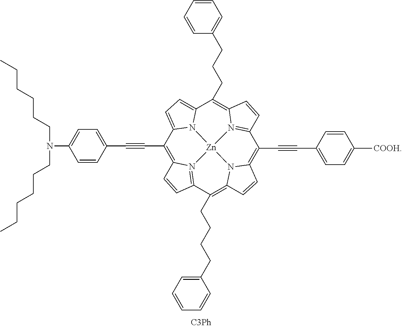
C1(C#CC2=CC=C(N(CCCCCC)CCCCCC)C=C2)=C2N3=C(C=C2)C(CCCCC2=CC=CC=C2)=C2N4C(=C(C#CC5=CC=C([COOH])C=C5)C5=N6C(=C(CCCC7=CC=CC=C7)C7=CC=C1N7[Zn]643)C=C5)C=C2
